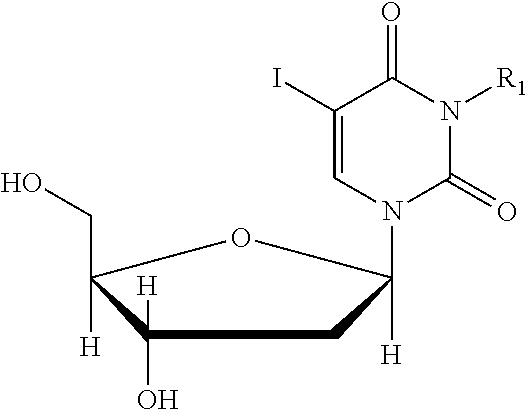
C1(I)=CN(C2([H])CC(O)([H])C([H])(CO)O2)C(=O)N([R1])C1=O
